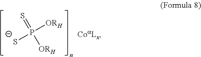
S=P([ORH])([ORH])[S-]
